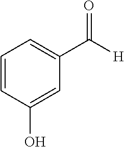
C1=CC(O)=CC(C([H])=O)=C1
